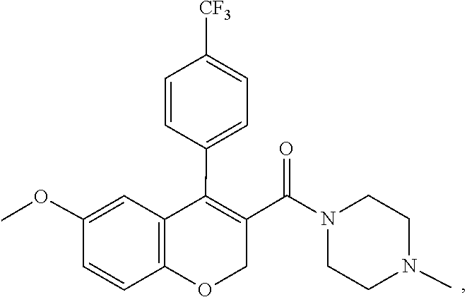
N1(C(C2=C(C3=CC=C([CF3])C=C3)C3=C(C=CC(OC)=C3)OC2)=O)CCN(C)CC1
